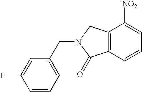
C1=CC=C(CN2CC3=C(C2=O)C=CC=C3[NO2])C=C1I
